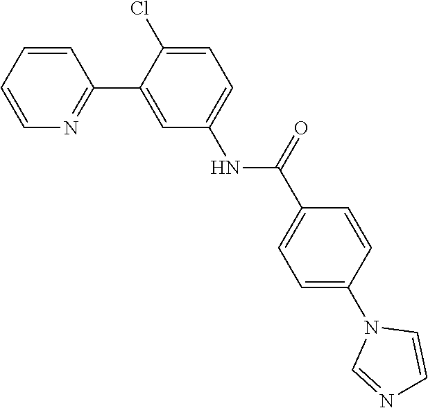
C1=CC=CN=C1C1=CC(NC(C2=CC=C(N3C=NC=C3)C=C2)=O)=CC=C1Cl
